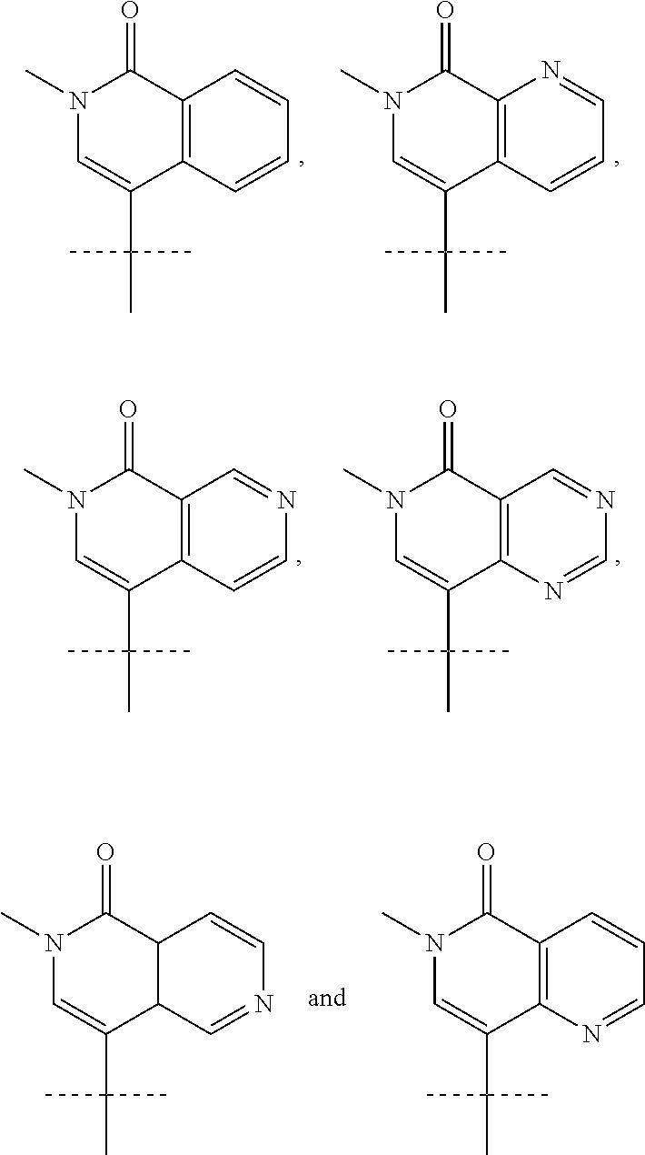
C12=C(C=CC=C1)C(C(C)(C)C)=CN(C)C2=O.C12=C(C=CC=N1)C(C(C)(C)C)=CN(C)C2=O.C12C(C=NC=C1)C(C(C)(C)C)=CN(C)C2=O.C12=C(N=CC=C1)C(C(C)(C)C)=CN(C)C2=O.C12=C(C=CN=C1)C(C(C)(C)C)=CN(C)C2=O.C12=C(N=CN=C1)C(C(C)(C)C)=CN(C)C2=O
